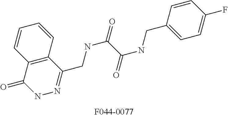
C12=C(C(=O)NN=C1CNC(=O)C(NCC1=CC=C(F)C=C1)=O)C=CC=C2
